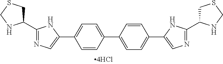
C1(C2CSCN2)=NC=C(C2=CC=C(C3=CC=C(C4=CN=C(C5CSCN5)N4)C=C3)C=C2)N1
